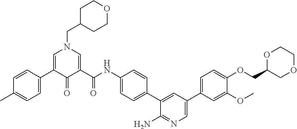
C1=C(C2=CC=C(C)C=C2)C(=O)C(C(NC2=CC=C(C3=CC(C4=CC=C(OCC5COCCO5)C(OC)=C4)=CN=C3N)C=C2)=O)=CN1CC1CCOCC1
